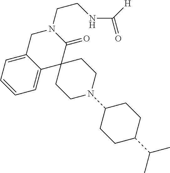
C1C2=CC=CC=C2C2(C(=O)N1CCNC(=O)[H])CCN(C1CCC(C(C)C)CC1)CC2
